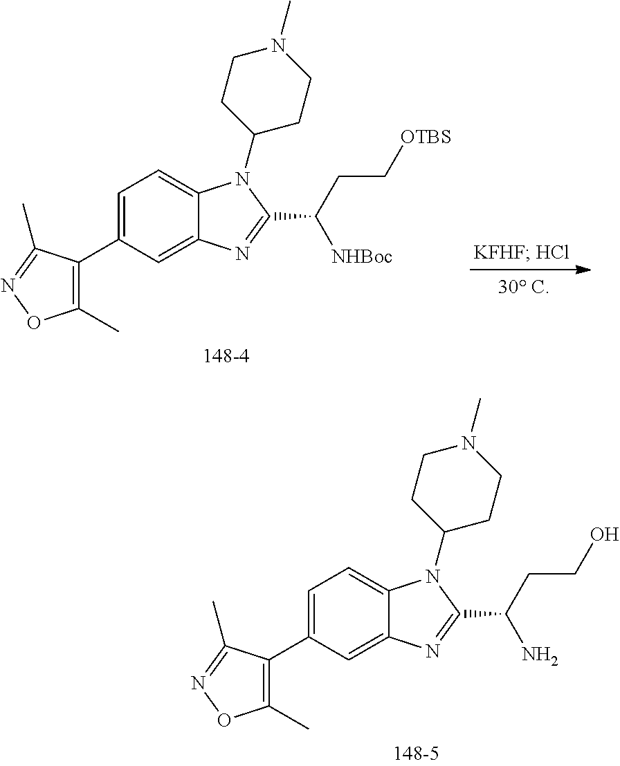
C1=C(C2=C(C)ON=C2C)C=C2C(=C1)N(C1CCN(C)CC1)C(C(CC[OTBS])[NHBoc])=N2.C1=C(C2=C(C)ON=C2C)C=C2C(=C1)N(C1CCN(C)CC1)C(C(CCO)N)=N2
